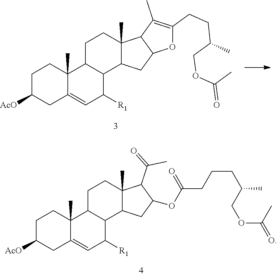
C1C([AcO])CC2=CC([R1])C3C(C2(C)C1)CCC1(C)C3CC2C1C(C)=C(CCC(COC(C)=O)C)O2.C1C([AcO])CC2=CC([R1])C3C(C2(C)C1)CCC1(C)C3CC(OC(CCCC(COC(C)=O)C)=O)C1C(=O)C
